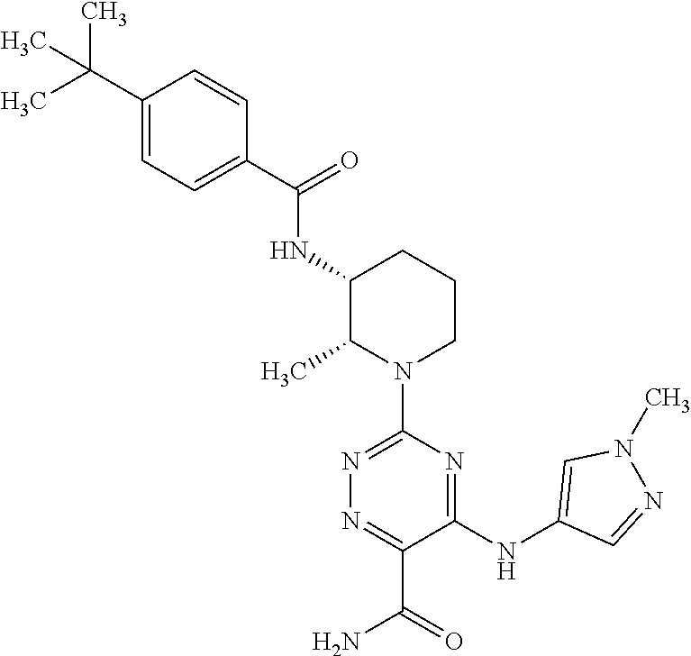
C1(C(C)(C)C)=CC=C(C(=O)NC2C(C)N(C3=NN=C(C(N)=O)C(NC4=CN(C)N=C4)=N3)CCC2)C=C1
